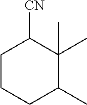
C1CCC(C)C(C)(C)C1[CN]
